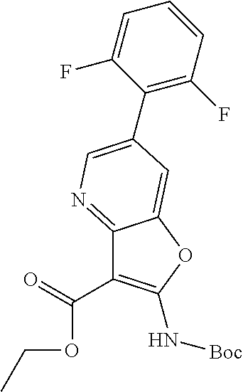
C1(C(=O)OCC)=C(N[Boc])OC2=CC(C3=C(F)C=CC=C3F)=CN=C12
